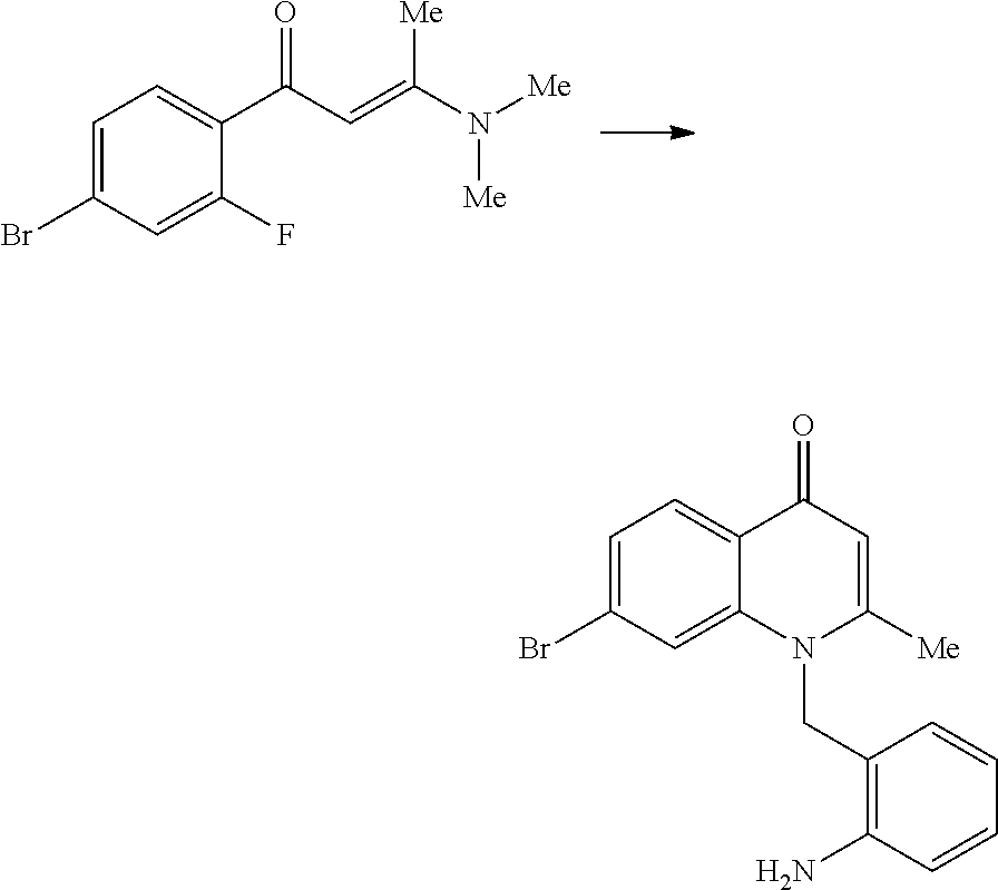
C1=C(Br)C=C(F)C(C(=O)C=C(N([Me])[Me])[Me])=C1.C1=C(Br)C=C2C(=C1)C(=O)C=C([Me])N2CC1=C(N)C=CC=C1
